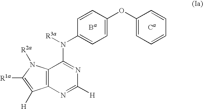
C1([R1a])=C([H])C2=C(C(N(C3=CC=C(OC4=CC=CC=C4)C=C3)[R3a])=NC([H])=N2)N1[R2a].[Ba].[Ca]
